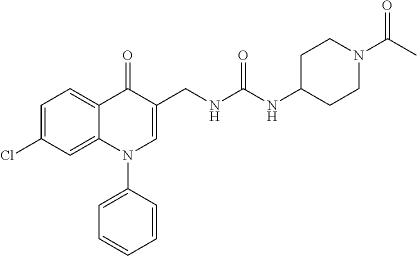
C1=C(Cl)C=C2C(=C1)C(=O)C(CNC(NC1CCN(C(C)=O)CC1)=O)=CN2C1=CC=CC=C1
